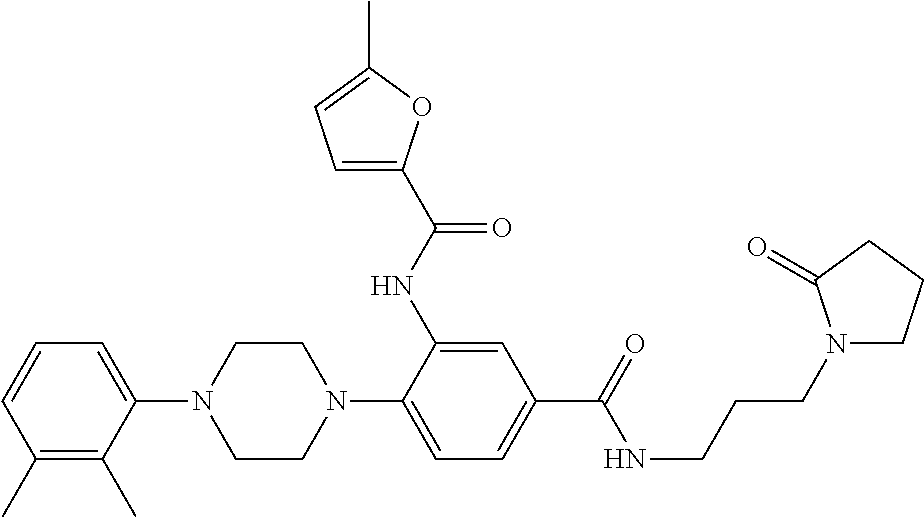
C1(N2CCN(C3=CC=C(C(NCCCN4CCCC4=O)=O)C=C3NC(=O)C3=CC=C(C)O3)CC2)=CC=CC(C)=C1C
